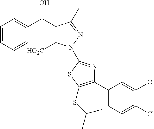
C(O)(C1=CC=CC=C1)C1=C([HO2C])N(C2=NC(C3=CC=C(Cl)C(Cl)=C3)=C(SC(C)C)S2)N=C1C
